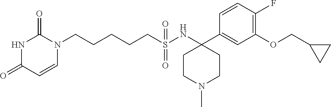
C(CCCS(NC1(C2=CC(OCC3CC3)=C(F)C=C2)CCN(C)CC1)(=O)=O)CN1C(=O)NC(=O)C=C1
